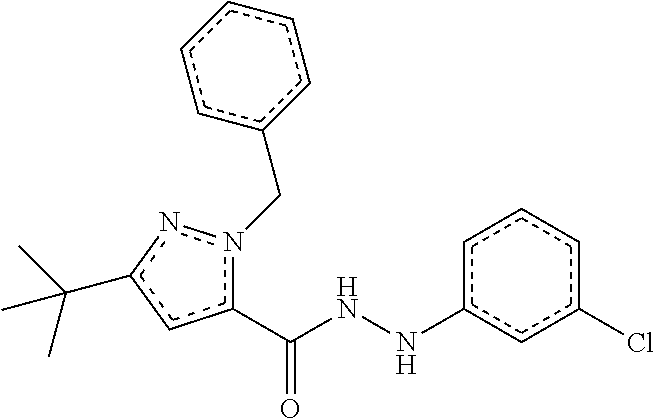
c1(C(NNc2cc(Cl)ccc2)=O)n(Cc2ccccc2)nc(C(C)(C)C)c1
